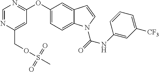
C(C1=CC(OC2=CC=C3C(=C2)C=CN3C(NC2=CC([CF3])=CC=C2)=O)=NC=N1)OS(C)(=O)=O
